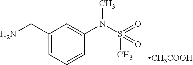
C1(CN)=CC=CC(N(S(=O)(C)=O)C)=C1.[CH3COOH]
